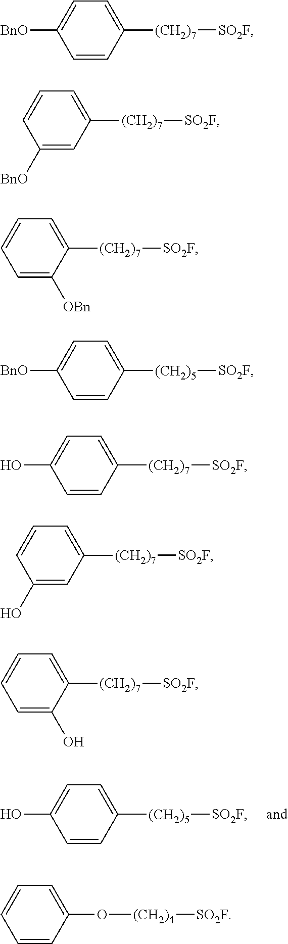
C1=CC([(CH2)5][SO2F])=CC=C1O.C1=CC(O[(CH2)4][SO2F])=CC=C1.C1=CC([(CH2)7][SO2F])=CC=C1[BnO].C1([BnO])=CC([(CH2)7][SO2F])=CC=C1.C1=C([OBn])C([(CH2)7][SO2F])=CC=C1.C1=CC([(CH2)5][SO2F])=CC=C1[BnO].C1=CC([(CH2)7][SO2F])=CC=C1O.C1(O)=CC([(CH2)7][SO2F])=CC=C1.C1=C(O)C([(CH2)7][SO2F])=CC=C1
